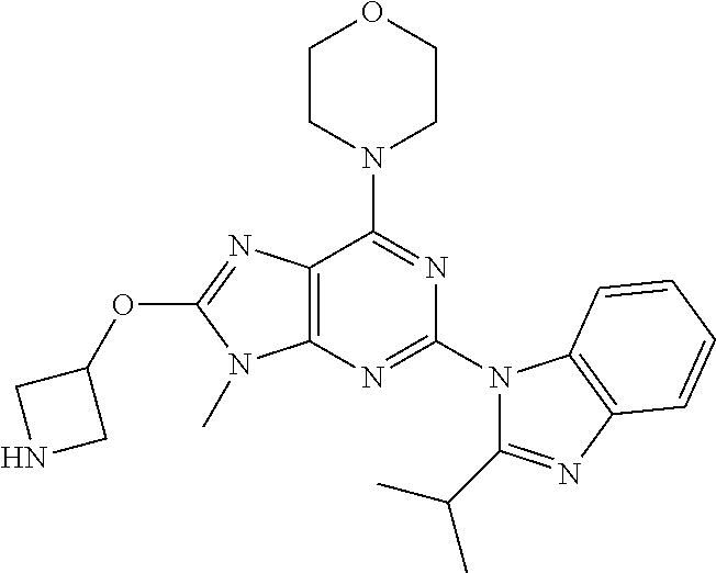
C12=C(N=C(N3C(C(C)C)=NC4=C3C=CC=C4)N=C1N1CCOCC1)N(C)C(OC1CNC1)=N2
